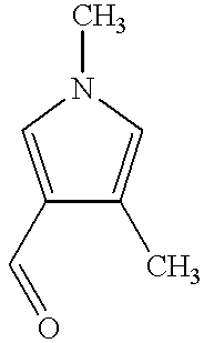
C1(C=O)=CN(C)C=C1C
